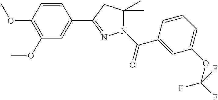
C1=CC(OC)=C(OC)C=C1C1=NN(C(C2=CC(OC(F)(F)F)=CC=C2)=O)C(C)(C)C1
